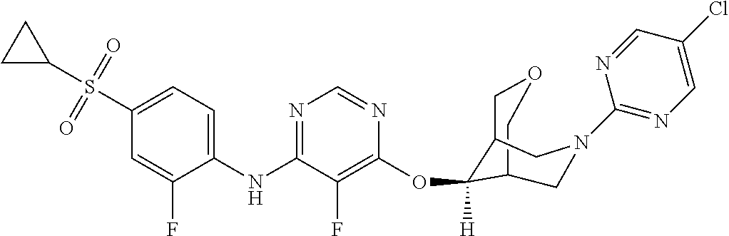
C1(S(C2CC2)(=O)=O)=CC=C(NC2=NC=NC(OC3([H])C4CN(C5=NC=C(Cl)C=N5)CC3COC4)=C2F)C(F)=C1
